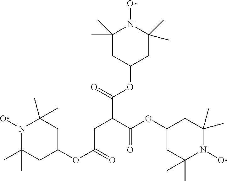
C1(C)(C)CC(OC(C(CC(=O)OC2CC(C)(C)N(O)C(C)(C)C2)C(=O)OC2CC(C)(C)N(O)C(C)(C)C2)=O)CC(C)(C)N1O
